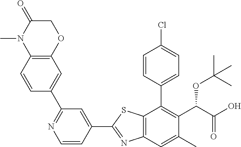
C1=CC(C2=C(C(OC(C)(C)C)C(=O)O)C(C)=CC3=C2SC(C2=CC(C4=CC5=C(C=C4)N(C)C(=O)CO5)=NC=C2)=N3)=CC=C1Cl
